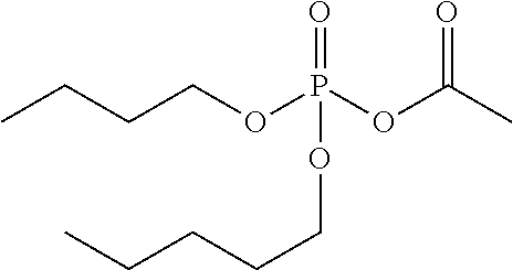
CCCCOP(OC(C)=O)(=O)OCCCCC
